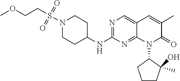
N1(S(CCOC)(=O)=O)CCC(NC2=NC=C3C(=N2)N(C2CCCC2(C)O)C(=O)C(C)=C3)CC1
